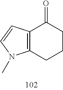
C12=C(C(=O)CCC1)C=CN2C
